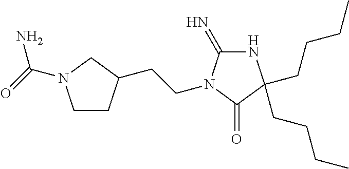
N1C(=N)N(CCC2CCN(C(N)=O)C2)C(=O)C1(CCCC)CCCC
